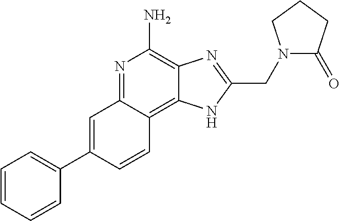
C1=C(C2=CC=CC=C2)C=CC2=C3C(=C(N)N=C12)N=C(CN1C(=O)CCC1)N3
